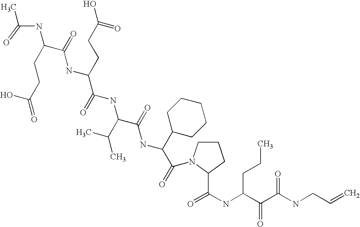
OC(=O)CCC(C(NC(CCC(O)=O)C(NC(C(C)C)C(NC(C1CCCCC1)C(=O)N1CCCC1C(NC(C(C(NCC=C)=O)=O)CCC)=O)=O)=O)=O)NC(C)=O
